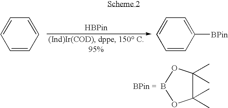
C1=CC=CC=C1.C1=CC([BPin])=CC=C1.C1(C)(C)C(C)(C)OBO1
